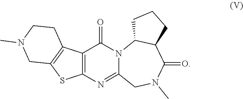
C12=C(C3=C(S1)CN(C)CC3)C(=O)N1C(=N2)CN(C)C(=O)C2C1CCC2
